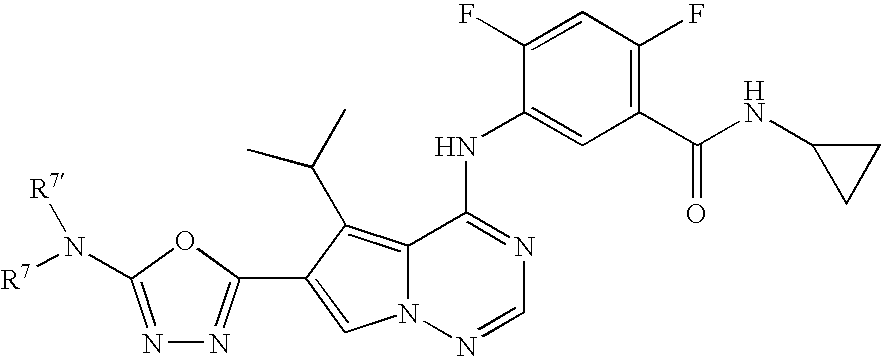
C12=C(C(C)C)C(C3=NN=C(N([R7])[R7])O3)=CN1N=CN=C2NC1=CC(C(NC2CC2)=O)=C(F)C=C1F
